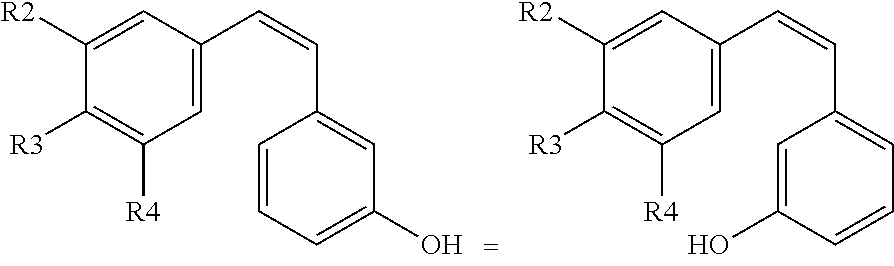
C1([R2])=CC(C=CC2=CC(O)=CC=C2)=CC([R4])=C1[R3].C1([R2])=CC(C=CC2=CC=CC(O)=C2)=CC([R4])=C1[R3]
